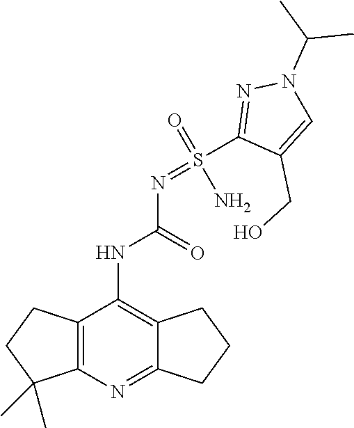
O=S(N)(=NC(NC1=C2C(=NC3=C1CCC3(C)C)CCC2)=O)C1=NN(C(C)C)C=C1CO
